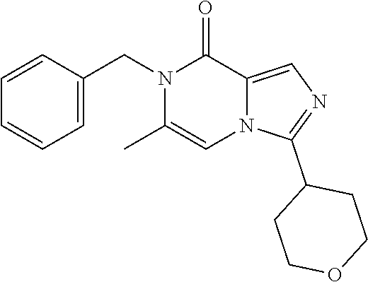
C1=C(CN2C(C)=CN3C(=CN=C3C3CCOCC3)C2=O)C=CC=C1
